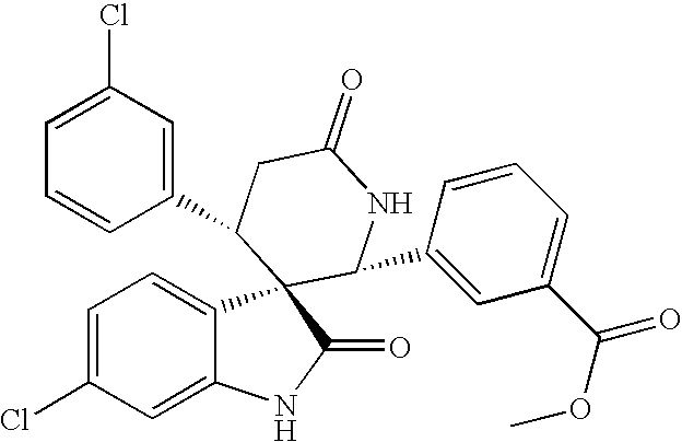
C1(C2C3(C4=CC=C(Cl)C=C4NC3=O)C(C3=CC(C(=O)OC)=CC=C3)NC(=O)C2)=CC(Cl)=CC=C1
